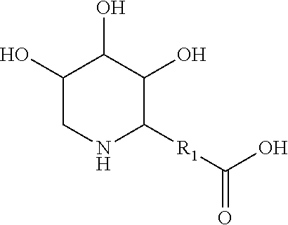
C1(O)CNC([R1]C(O)=O)C(O)C1O
